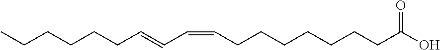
CCCCCCC=CC=CCCCCCCCC(O)=O
